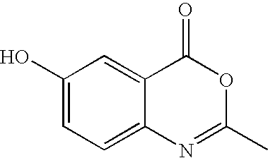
C12=CC(O)=CC=C1N=C(C)OC2=O
